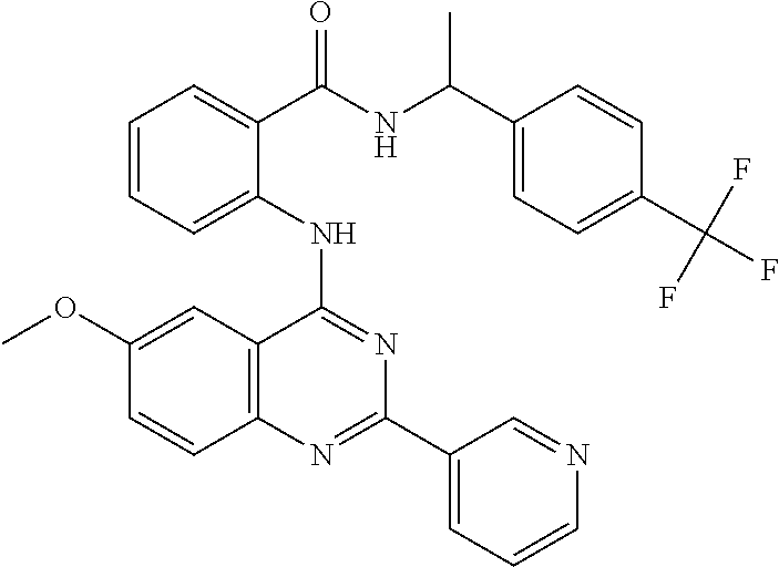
C1(OC)=CC2=C(C=C1)N=C(C1=CC=CN=C1)N=C2NC1=CC=CC=C1C(=O)NC(C1=CC=C(C(F)(F)F)C=C1)C
